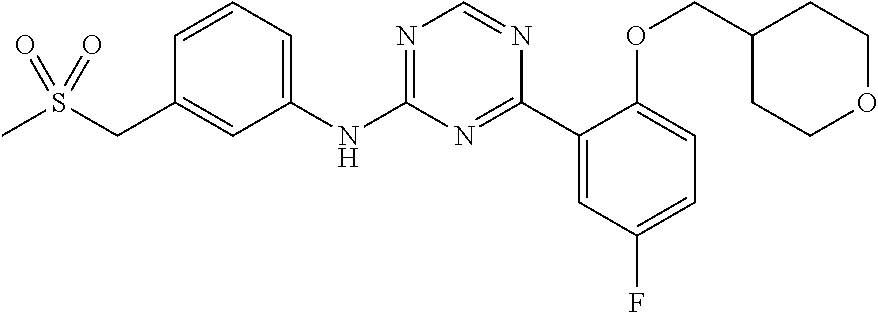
C1=CC=C(NC2=NC=NC(C3=CC(F)=CC=C3OCC3CCOCC3)=N2)C=C1CS(C)(=O)=O
